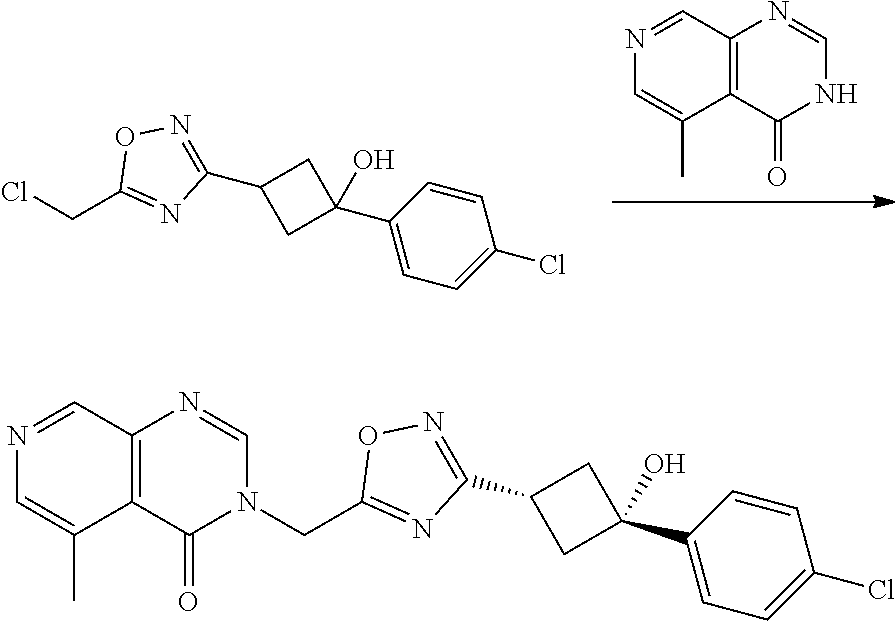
N1C=NC2=C(C1=O)C(C)=CN=C2.C1(CCl)=NC(C2CC(C3=CC=C(Cl)C=C3)(O)C2)=NO1.C1(CN2C=NC3=C(C2=O)C(C)=CN=C3)=NC(C2CC(C3=CC=C(Cl)C=C3)(O)C2)=NO1
